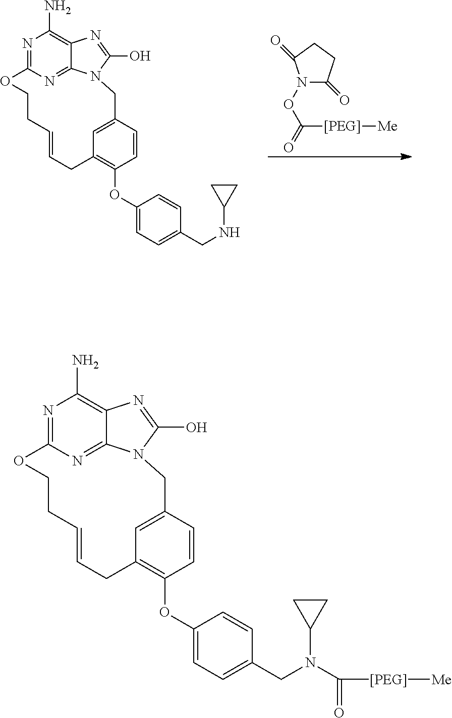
N1(OC([[PEG]][Me])=O)C(=O)CCC1=O.N1=C2N=C3C(=C1N)N=C(O)N3CC1=CC(=C(OC3=CC=C(CNC4CC4)C=C3)C=C1)CC=CCCO2.N1=C2N=C3C(=C1N)N=C(O)N3CC1=CC(=C(OC3=CC=C(CN(C4CC4)C([[PEG]][Me])=O)C=C3)C=C1)CC=CCCO2
